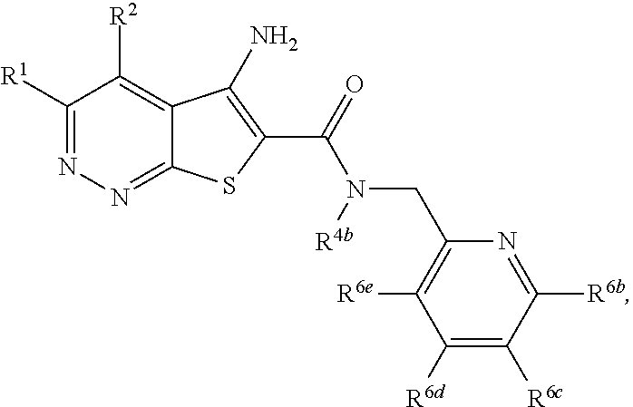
C1([R1])=NN=C2C(=C1[R2])C(N)=C(C(N(CC1=C([R6e])C([R6d])=C([R6c])C([R6b])=N1)[R4b])=O)S2
